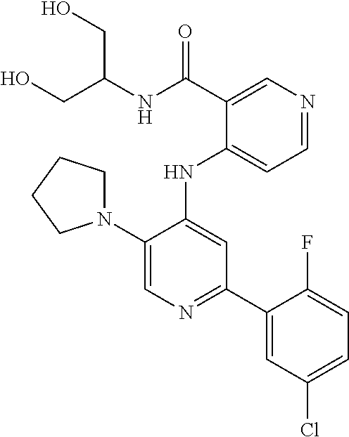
N(C1=CC(C2=CC(Cl)=CC=C2F)=NC=C1N1CCCC1)C1=CC=NC=C1C(NC(CO)CO)=O
